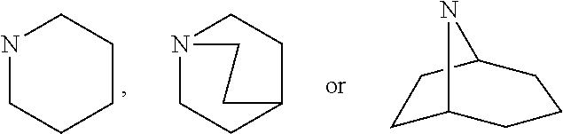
N1CCCCC1.N12CCC(CC1)CC2.C1C2CCCC(C1)N2
